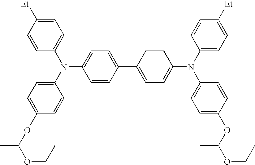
C1=CC([Et])=CC=C1N(C1=CC=C(OC(OCC)C)C=C1)C1=CC=C(C2=CC=C(N(C3=CC=C([Et])C=C3)C3=CC=C(OC(OCC)C)C=C3)C=C2)C=C1
